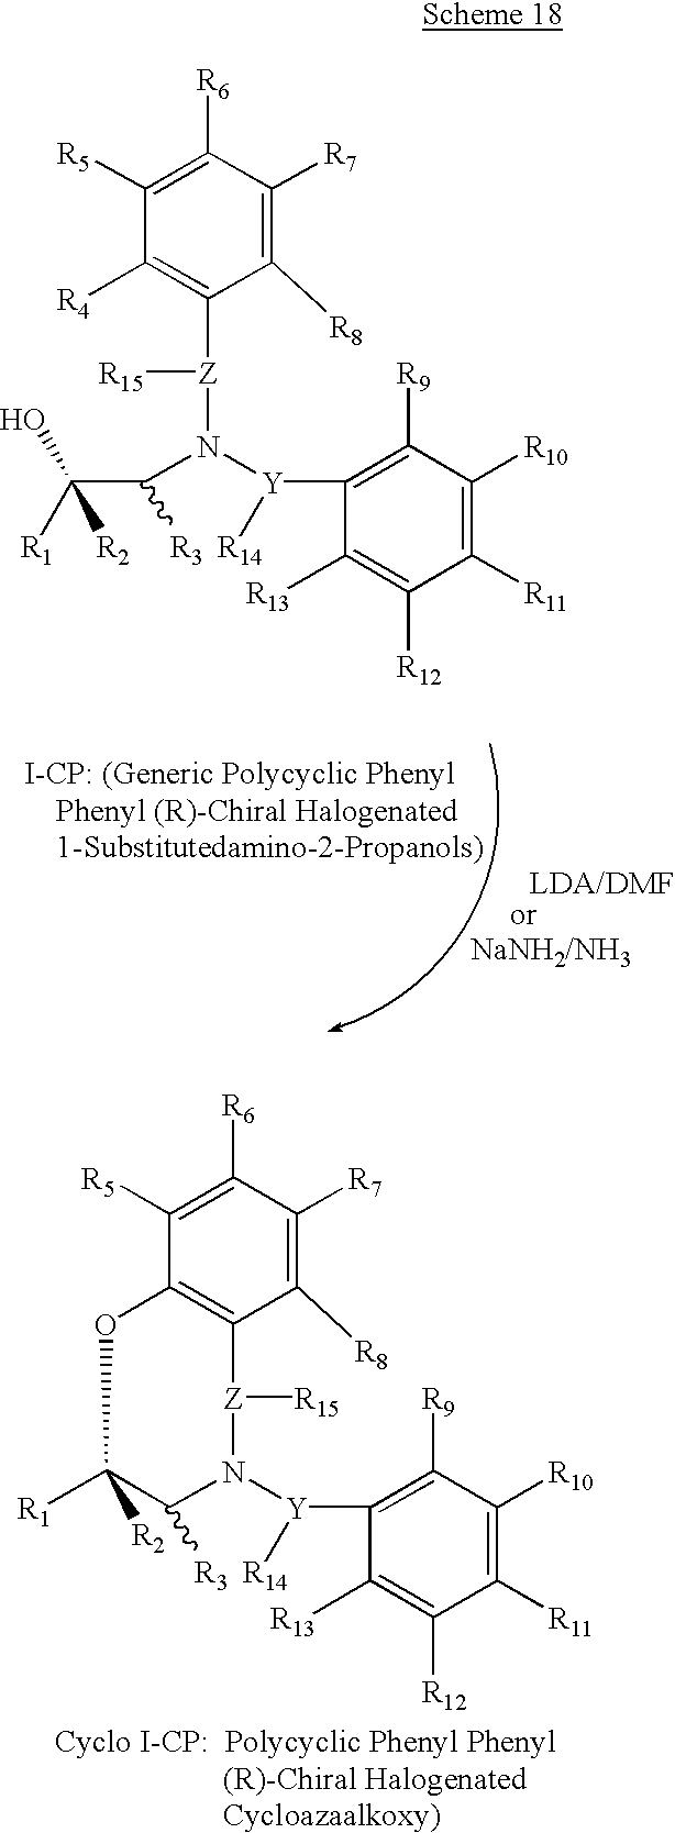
C1([R5])=C([R6])C([R7])=C([R8])C([Z](N(C(C([R1])(O)[R2])[R3])[Y]([R14])C2=C([R9])C([R10])=C([R11])C([R12])=C2[R13])[R15])=C1[R4].C1([R5])=C([R6])C([R7])=C([R8])C2=C1OC([R1])([R2])C([R3])N([Y]([R14])C1=C([R9])C([R10])=C([R11])C([R12])=C1[R13])[Z]2[R15]
